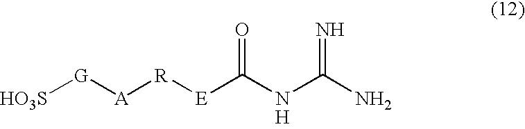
[HO3S][G][A][R][E]C(NC(N)=N)=O.[H]
